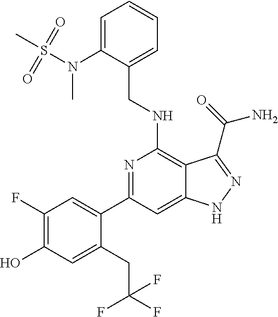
C(NC1=C2C(=CC(C3=CC(F)=C(O)C=C3CC(F)(F)F)=N1)NN=C2C(N)=O)C1=CC=CC=C1N(S(C)(=O)=O)C
